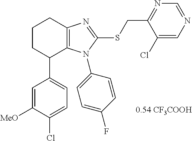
C1([MeO])=CC(C2C3=C(CCC2)N=C(SCC2=NC=NC=C2Cl)N3C2=CC=C(F)C=C2)=CC=C1Cl.[0.54 CF3COOH]
